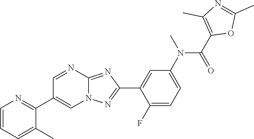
C1(F)=CC=C(N(C(C2=C(C)N=C(C)O2)=O)C)C=C1C1=NN2C(=N1)N=CC(C1=NC=CC=C1C)=C2
